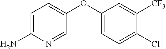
C1(OC2=CC=C(Cl)C([CF3])=C2)=CC=C(N)N=C1
